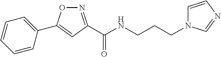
C1(C2=CC(C(NCCCN3C=CN=C3)=O)=NO2)=CC=CC=C1
